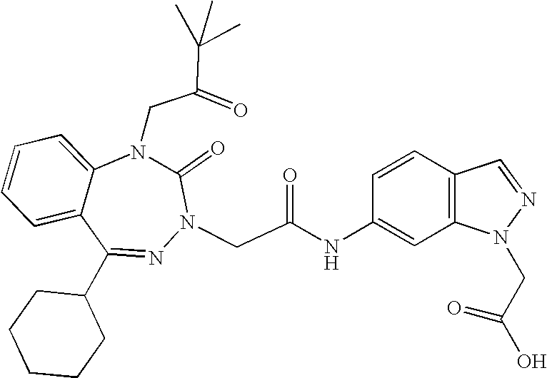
C1=CC=C2C(=C1)N(CC(=O)C(C)(C)C)C(=O)N(CC(NC1=CC3=C(C=C1)C=NN3CC(O)=O)=O)N=C2C1CCCCC1
